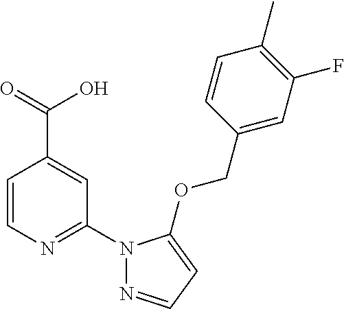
C1=CN=C(N2N=CC=C2OCC2=CC(F)=C(C)C=C2)C=C1C(=O)O
